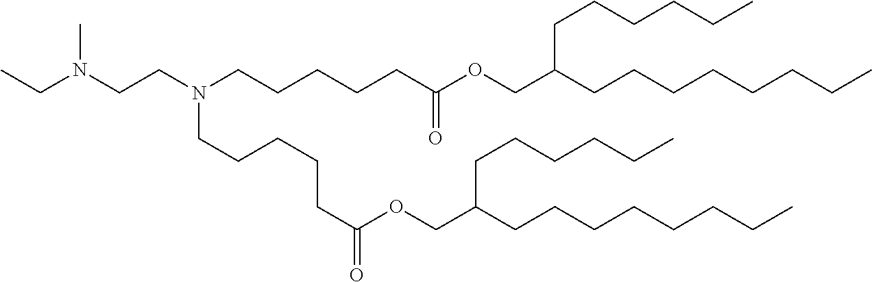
CCN(CCN(CCCCCC(OCC(CCCCCCCC)CCCCCC)=O)CCCCCC(=O)OCC(CCCCCCCC)CCCCCC)C
